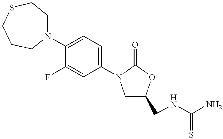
C1(N2CC(CNC(N)=S)OC2=O)=CC=C(N2CCSCCC2)C(F)=C1
